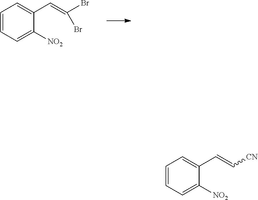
C1=CC=C([NO2])C(C=C(Br)Br)=C1.C1=CC=C([NO2])C(C=C[CN])=C1
